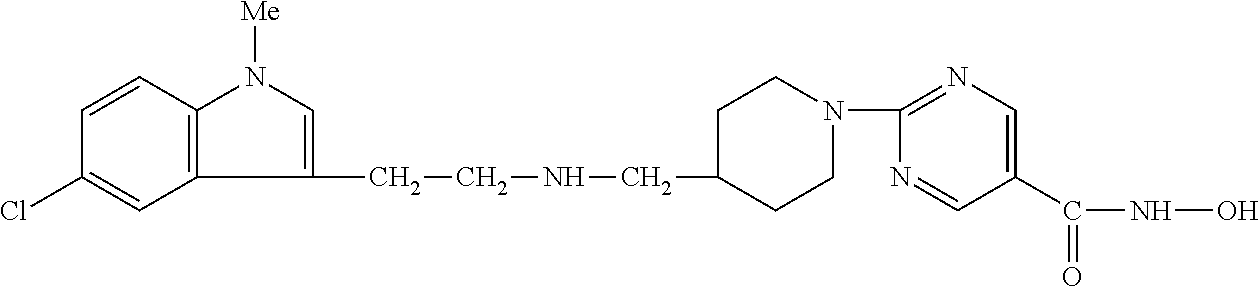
C1(CCNCC2CCN(C3=NC=C(C(NO)=O)C=N3)CC2)=CN([Me])C2=C1C=C(Cl)C=C2
